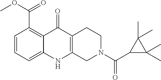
C1=CC=C2C(=C1C(OC)=O)C(=O)C1=C(N2)CN(C(C2C(C)(C)C2(C)C)=O)CC1
